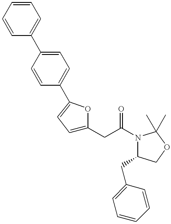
C1=CC(C2=CC=C(C3=CC=C(CC(N4C(CC5=CC=CC=C5)COC4(C)C)=O)O3)C=C2)=CC=C1
